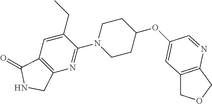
O(C1CCN(C2=NC3=C(C=C2CC)C(=O)NC3)CC1)C1=CC2=C(COC2)N=C1
